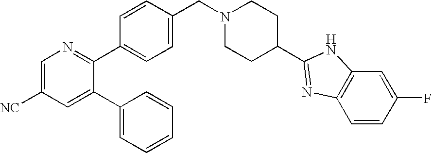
C1=C([NC])C=C(C2=CC=CC=C2)C(C2=CC=C(CN3CCC(C4=NC5=C(C=C(F)C=C5)N4)CC3)C=C2)=N1
